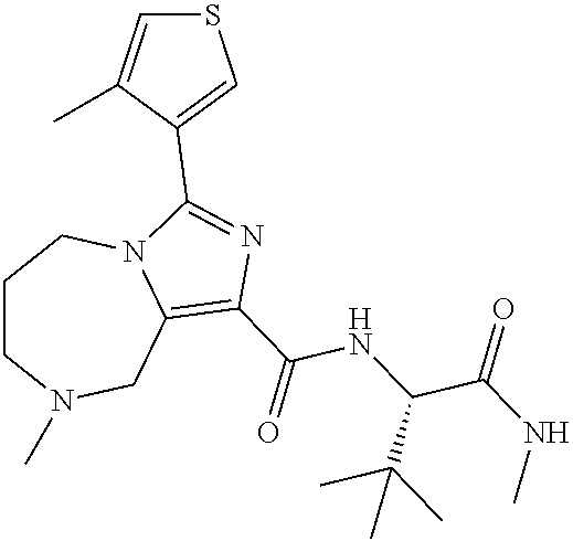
C1CN(C)CC2=C(C(=O)NC(C(NC)=O)C(C)(C)C)N=C(C3=CSC=C3C)N2C1
